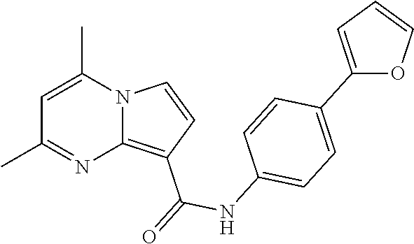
C1=C(C)N2C(=C(C(=O)NC3=CC=C(C4=CC=CO4)C=C3)C=C2)N=C1C
